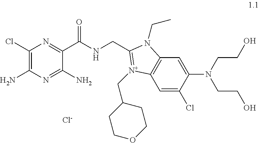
C1=C(Cl)C(N(CCO)CCO)=CC2=C1[N+](CC1CCOCC1)=C(CNC(C1=NC(Cl)=C(N)N=C1N)=O)N2CC.[Cl-]
